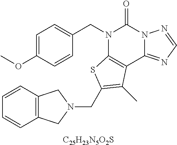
[C25H23N5O2S].C1=C(OC)C=CC(CN2C3=C(C4=NC=NN4C2=O)C(C)=C(CN2CC4=C(C2)C=CC=C4)S3)=C1
